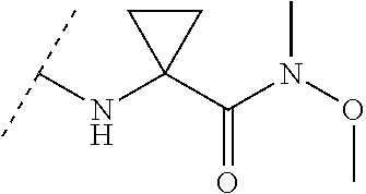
C(NC1(C(=O)N(OC)C)CC1)(C)C
